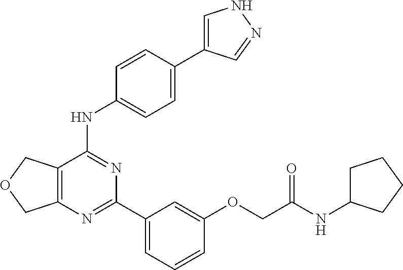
C12=C(C(NC3=CC=C(C4=CNN=C4)C=C3)=NC(C3=CC=CC(OCC(NC4CCCC4)=O)=C3)=N1)COC2
